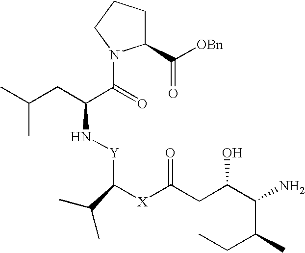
C1(C([OBn])=O)CCCN1C(=O)C(CC(C)C)N[Y]C([X]C(=O)CC(C(N)C(C)CC)O)C(C)C
